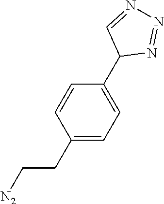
C1(CC[N2])=CC=C(C2N=NN=C2)C=C1
